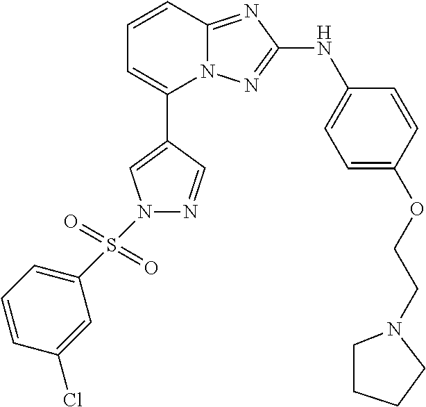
C1=CC2=NC(NC3=CC=C(OCCN4CCCC4)C=C3)=NN2C(C2=CN(S(C3=CC=CC(Cl)=C3)(=O)=O)N=C2)=C1
